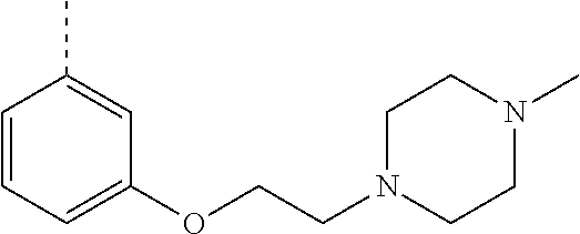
C1=CC=C(OCCN2CCN(C)CC2)C=C1C
